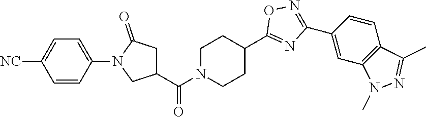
C1(N2CC(C(N3CCC(C4=NC(C5=CC6=C(C=C5)C(C)=NN6C)=NO4)CC3)=O)CC2=O)=CC=C([NC])C=C1
